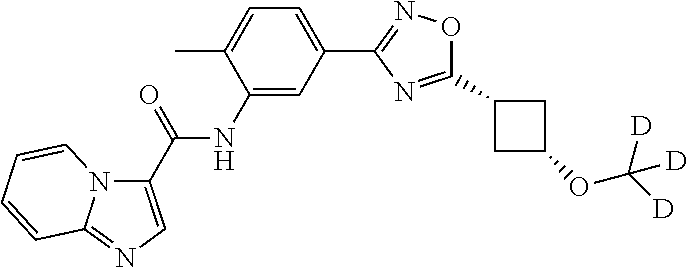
C1(NC(=O)C2=CN=C3C=CC=CN32)=CC(C2=NOC(C3CC(OC([D])([D])[D])C3)=N2)=CC=C1C
